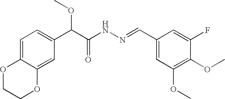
C1=C2C(=CC(C(C(NN=CC3=CC(OC)=C(OC)C(F)=C3)=O)OC)=C1)OCCO2
